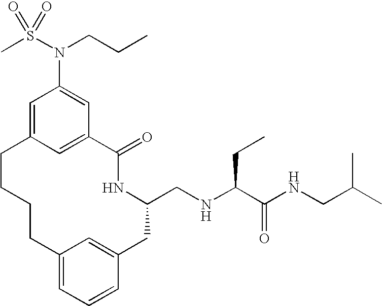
C1=C2C=C(C=C1N(S(C)(=O)=O)CCC)C(=O)NC(CNC(C(NCC(C)C)=O)CC)CC1=CC(=CC=C1)CCCC2
